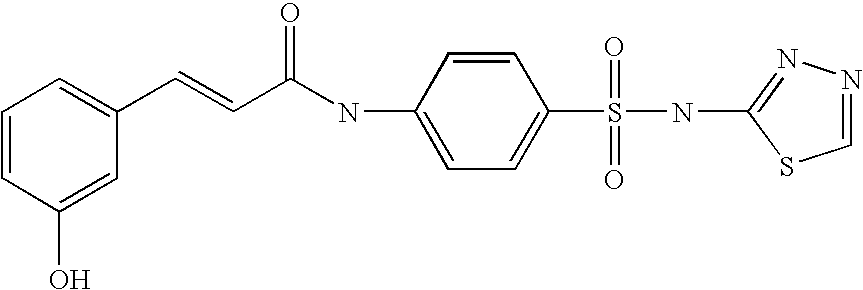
C1=CC(O)=CC(C=CC(NC2=CC=C(S(NC3=NN=CS3)(=O)=O)C=C2)=O)=C1
